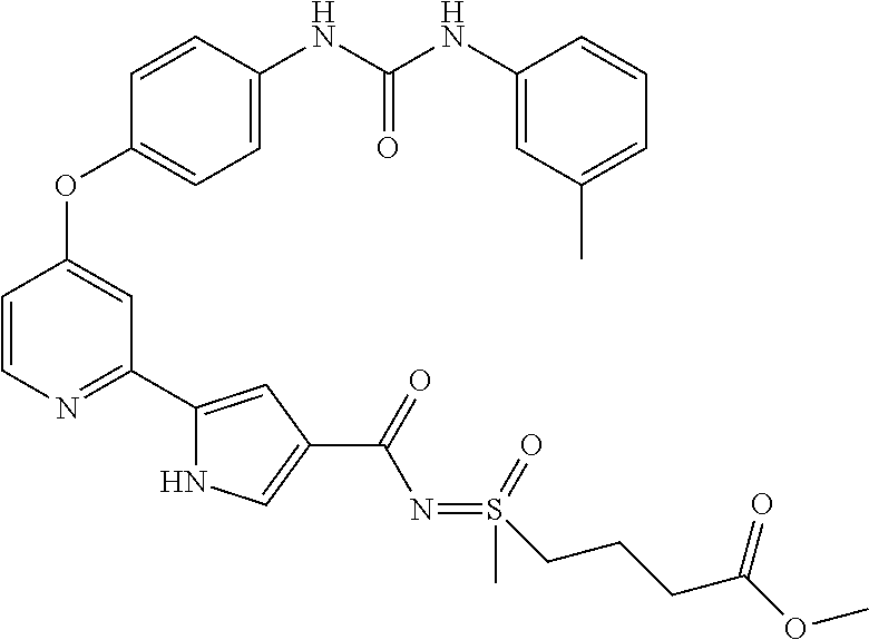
C1=CN=C(C2=CC(C(=O)N=S(=O)(C)CCCC(OC)=O)=CN2)C=C1OC1=CC=C(NC(NC2=CC(C)=CC=C2)=O)C=C1
